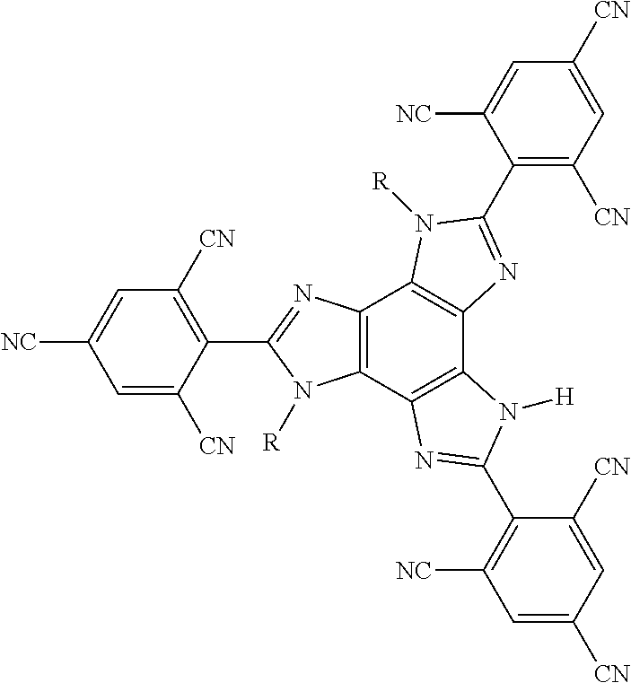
C1([CN])=C(C2=NC3=C(C4=C(C5=C3N([H])C(C3=C([NC])C=C([CN])C=C3[CN])=N5)N([R])C(C3=C([CN])C=C([NC])C=C3[CN])=N4)N2[R])C([NC])=CC([CN])=C1
